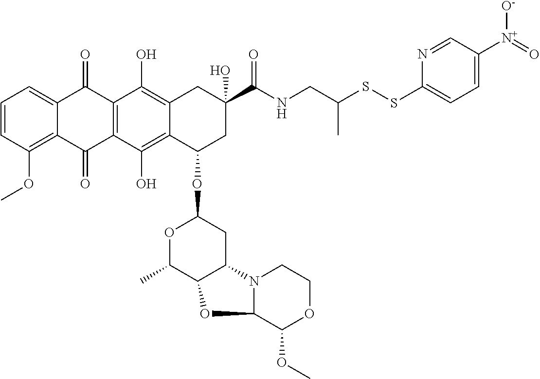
C1=CC(OC)=C2C(=C1)C(=O)C1=C(C2=O)C(O)=C2C(=C1O)CC(C(NCC(SSC1=CC=C([N+]([O-])=O)C=N1)C)=O)(O)CC2OC1OC(C)C2C(C1)N1C(O2)C(OC)OCC1
